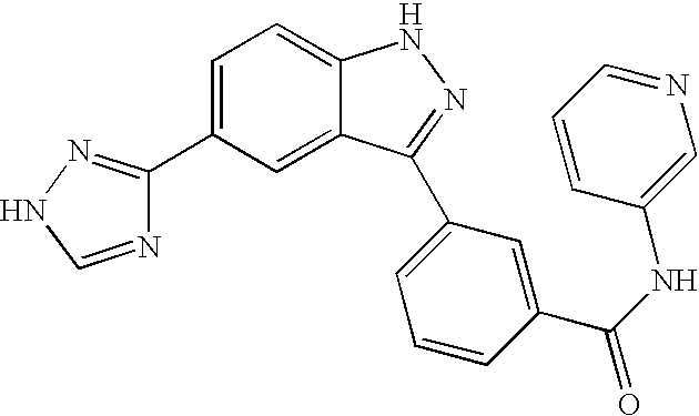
C1(C2=CC=C3C(=C2)C(C2=CC=CC(C(NC4=CN=CC=C4)=O)=C2)=NN3)=NNC=N1
